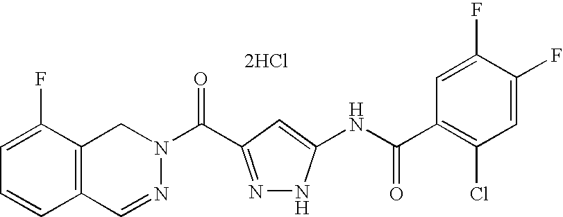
N1(C(=O)C2=NNC(NC(C3=C(Cl)C=C(F)C(F)=C3)=O)=C2)N=CC2=C(C1)C(F)=CC=C2.[2HCl]
